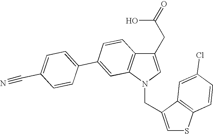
C1(CC(O)=O)=CN(CC2=CSC3=C2C=C(Cl)C=C3)C2=C1C=CC(C1=CC=C(C#N)C=C1)=C2
